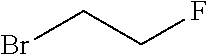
BrCCF
